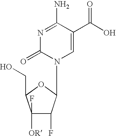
N1=C(N)C(C(O)=O)=CN(C2C(F)C(F)([OR])C(CO)O2)C1=O
